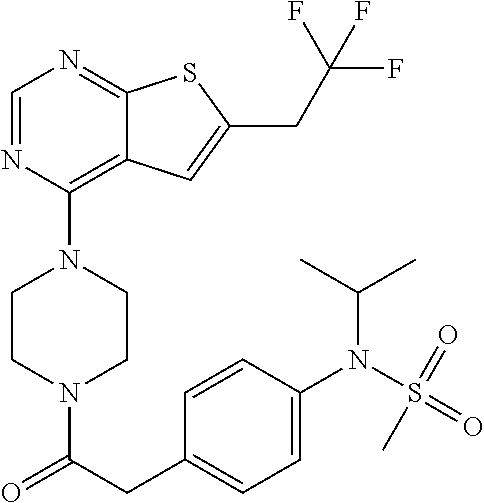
C1CN(C(CC2=CC=C(N(C(C)C)S(=O)(C)=O)C=C2)=O)CCN1C1=C2C(=NC=N1)SC(CC(F)(F)F)=C2
